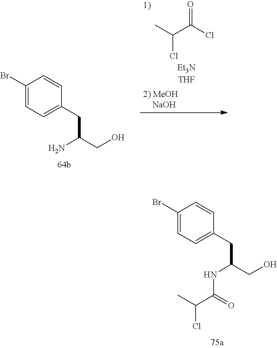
C1(Br)=CC=C(CC(CO)N)C=C1.CC(C(Cl)=O)Cl.C1(Br)=CC=C(CC(CO)NC(C(C)Cl)=O)C=C1
